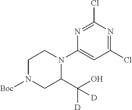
C1N([Boc])CC(C(O)([D])[D])N(C2=CC(Cl)=NC(Cl)=N2)C1
